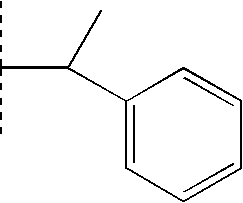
CC(C)C(C1=CC=CC=C1)C
